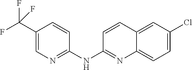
C1(C(F)(F)F)=CN=C(NC2=NC3=CC=C(Cl)C=C3C=C2)C=C1
